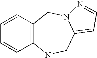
C1=CC2=C(C=C1)NCC1=CC=NN1C2
